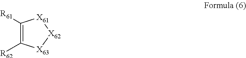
C1([R61])=C([R62])[X63][X62][X61]1
